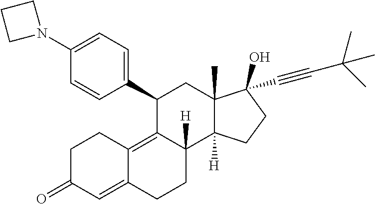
C1(C2=CC=C(N3CCC3)C=C2)C2=C3C(=CC(=O)CC3)CCC2([H])C2([H])C(C)(C1)C(C#CC(C)(C)C)(O)CC2
